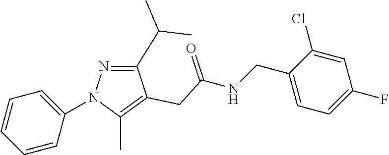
C1(C(C)C)=NN(C2=CC=CC=C2)C(C)=C1CC(=O)NCC1=CC=C(F)C=C1Cl
